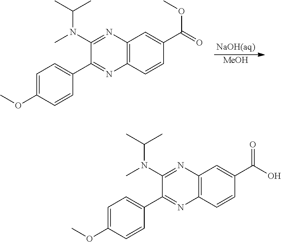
[MeOH].C(N(C1=NC2=C(N=C1C1=CC=C(OC)C=C1)C=CC(C(=O)OC)=C2)C)(C)C.C(N(C1=NC2=C(N=C1C1=CC=C(OC)C=C1)C=CC(C(O)=O)=C2)C)(C)C
